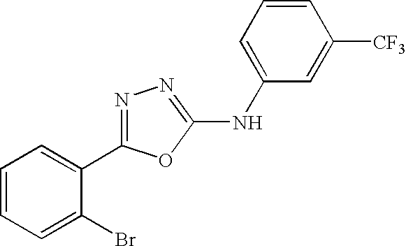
C1=CC=C(Br)C(C2=NN=C(NC3=CC=CC([CF3])=C3)O2)=C1
